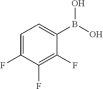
C1=C(F)C(F)=C(F)C(B(O)O)=C1
